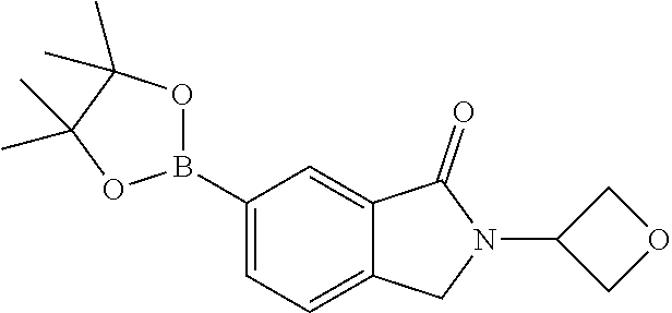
C1(B2OC(C)(C)C(C)(C)O2)=CC=C2C(=C1)C(=O)N(C1COC1)C2
